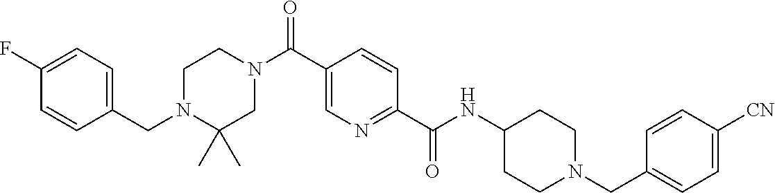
N(C(C1=NC=C(C(N2CCN(CC3=CC=C(F)C=C3)C(C)(C)C2)=O)C=C1)=O)C1CCN(CC2=CC=C([CN])C=C2)CC1
